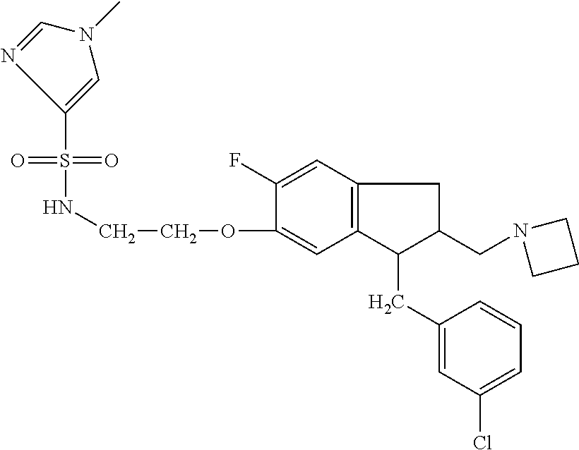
S(=O)(=O)(NCCOC1=CC2=C(C=C1F)CC(CN1CCC1)C2CC1=CC(Cl)=CC=C1)C1=CN(C)C=N1
